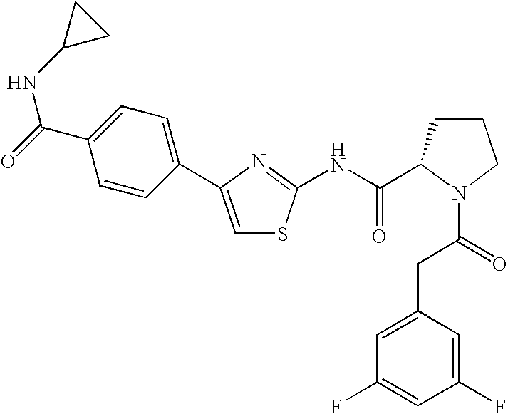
C1=C(C2=CC=C(C(=O)NC3CC3)C=C2)N=C(NC(=O)C2CCCN2C(=O)CC2=CC(F)=CC(F)=C2)S1
